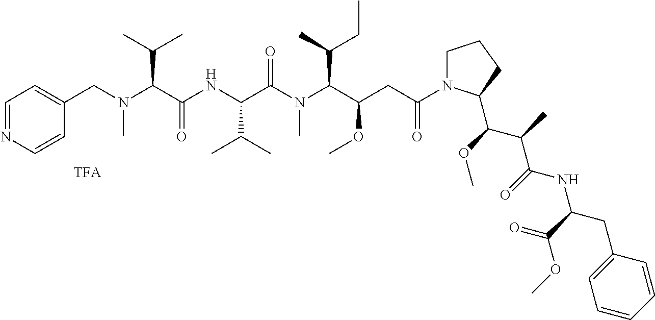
C1=NC=CC(CN(C(C(NC(C(N(C(C(CC(N2CCCC2C(C(C(NC(C(OC)=O)CC2=CC=CC=C2)=O)C)OC)=O)OC)C(C)CC)C)=O)C(C)C)=O)C(C)C)C)=C1
